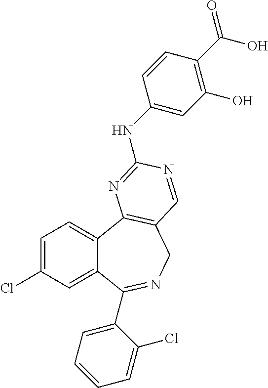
C1=C(Cl)C=C2C(=C1)C1=C(CN=C2C2=CC=CC=C2Cl)C=NC(NC2=CC(O)=C(C(O)=O)C=C2)=N1
